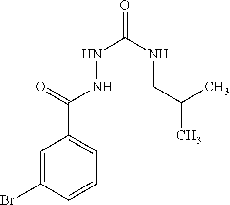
C1=C(Br)C=CC=C1C(=O)NNC(=O)NCC(C)C
